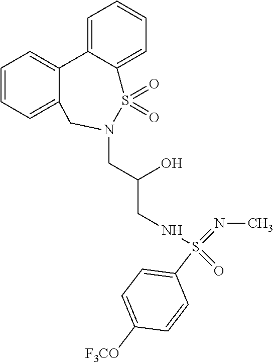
C1=CC=C2C(=C1)C1=CC=CC=C1S(=O)(=O)N(CC(CNS(=NC)(=O)C1=CC=C([F3CO])C=C1)O)C2
